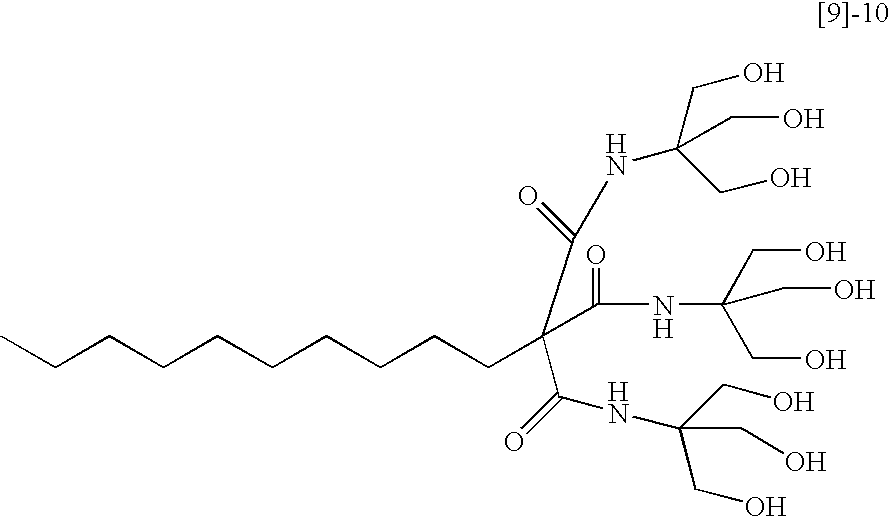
CCCCCCCCCCC(C(=O)NC(CO)(CO)CO)(C(=O)NC(CO)(CO)CO)C(=O)NC(CO)(CO)CO
